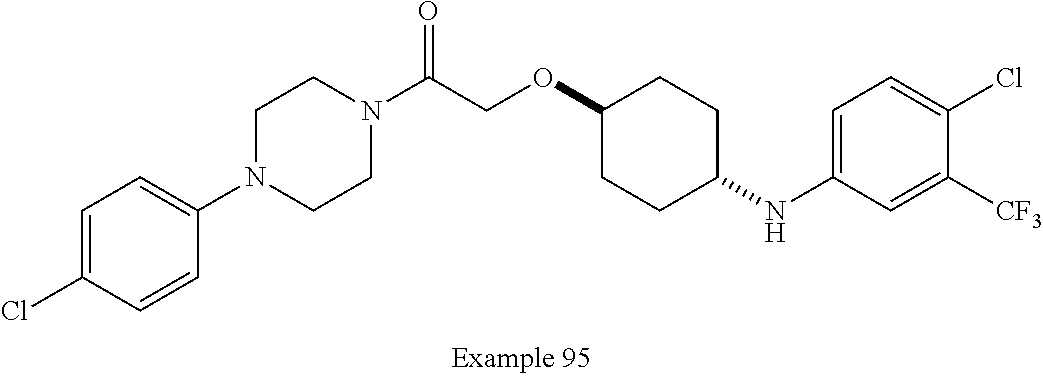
C1=C(Cl)C=CC(N2CCN(C(COC3CCC(NC4=CC=C(Cl)C([CF3])=C4)CC3)=O)CC2)=C1
